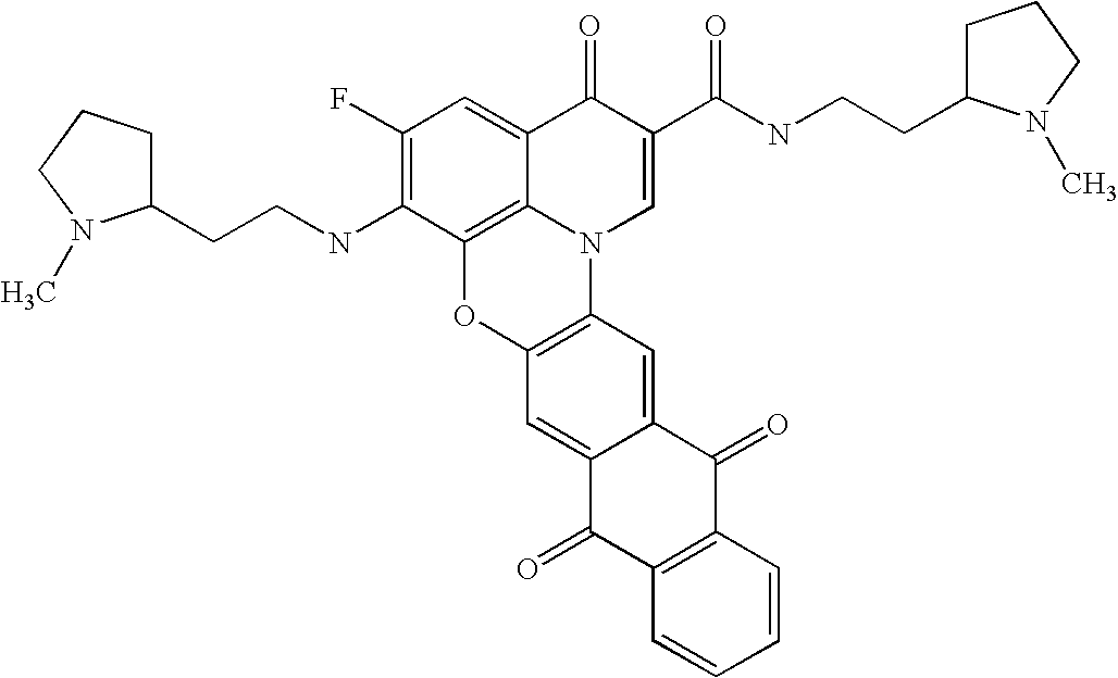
C1(F)=C(NCCC2CCCN2C)C2=C3C(=C1)C(=O)C(C(NCCC1CCCN1C)=O)=CN3C1=C(O2)C=C2C(=C1)C(=O)C1=C(C2=O)C=CC=C1
